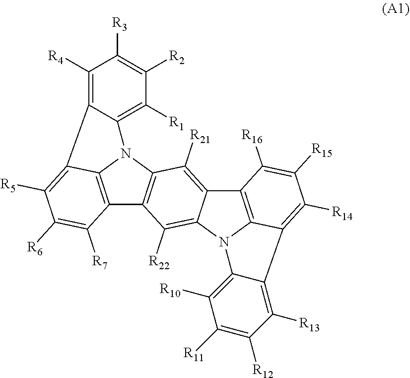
C12=C3N(C4=C([R22])C5=C(C([R21])=C14)N1C4=C5C([R7])=C([R6])C([R5])=C4C4=C([R4])C([R3])=C([R2])C([R1])=C14)C1=C([R10])C([R11])=C([R12])C([R13])=C1C3=C([R14])C([R15])=C2[R16]
